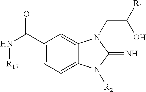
C1=C2C(=CC(C(N[R17])=O)=C1)N(CC([R1])O)C(=N)N2[R2]
